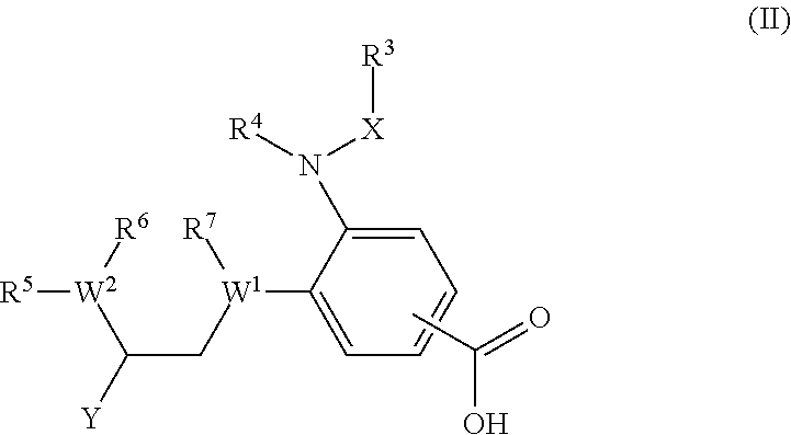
C1=C(N([X][R3])[R4])C([W1]([R7])CC([W2]([R6])[R5])[Y])=CC=C1.CC(O)=O
